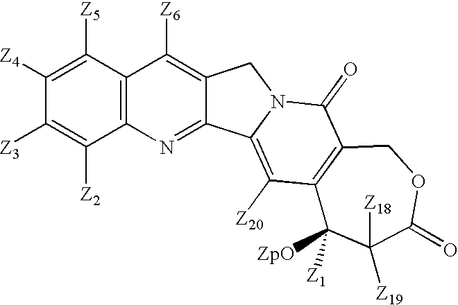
C12=C(C([Z5])=C([Z4])C([Z3])=C1[Z2])C([Z6])=C1C(=N2)C2=C([Z20])C3=C(C(=O)N2C1)COC(=O)C([Z18])([Z19])C3([ZpO])[Z1]
